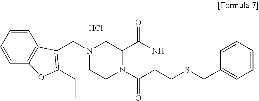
O=C1NC(CSCC2=CC=CC=C2)C(=O)N2CCN(CC3=C(CC)OC4=C3C=CC=C4)CC12.Cl
